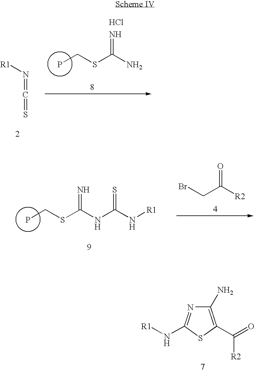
N(=C=S)[R1].PCSC(N)=N.Cl.PCSC(NC(N[R1])=S)=N.BrCC([R2])=O.C1(N)=C(C([R2])=O)SC(N[R1])=N1
